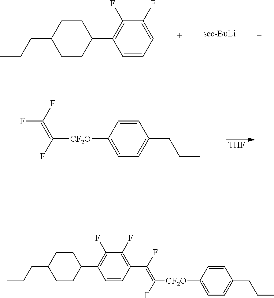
C1([CF2O]C(F)=C(C2=C(F)C(F)=C(C3CCC(CCC)CC3)C=C2)F)=CC=C(CCC)C=C1.C1([CF2O]C(F)=C(F)F)=CC=C(CCC)C=C1.[THF].C1(CCC)CCC(C2=C(F)C(F)=CC=C2)CC1.[sec-BuLi]
